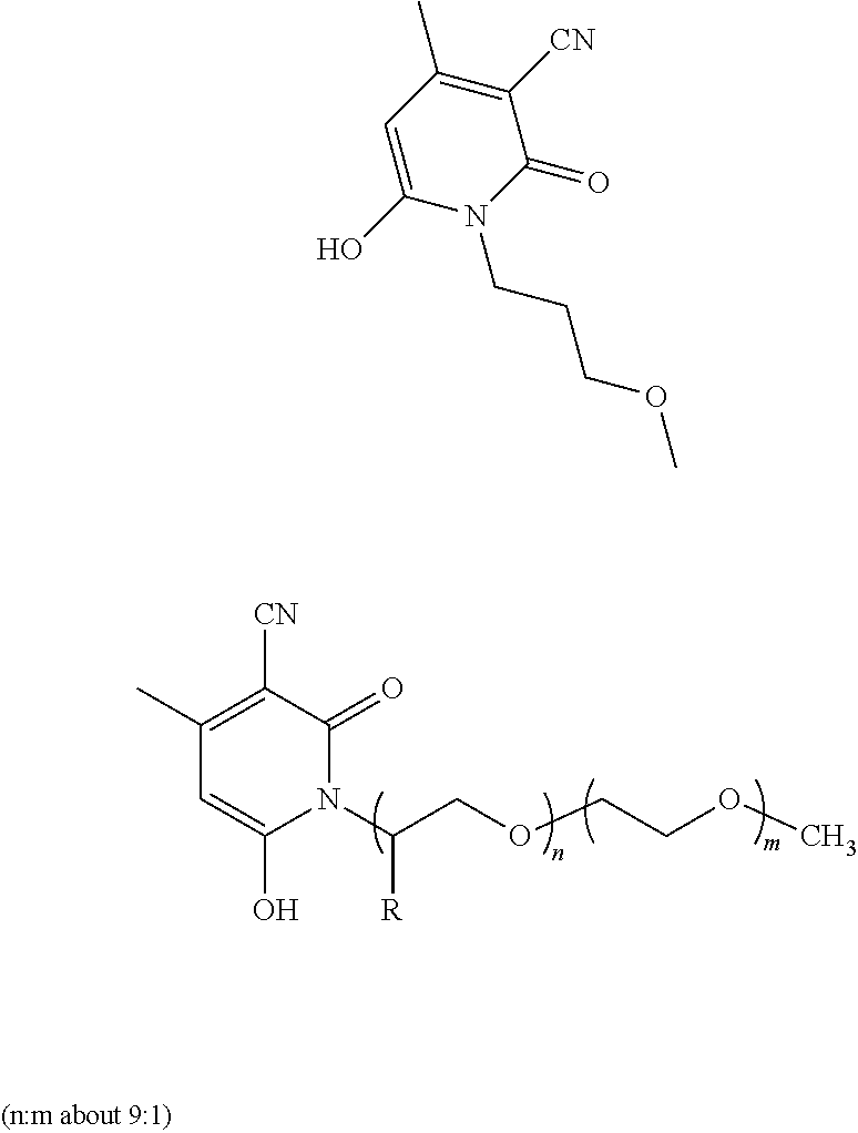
C1=C(O)N(CCCOC)C(=O)C([CN])=C1C.C1(C)=C([CN])C(=O)N(C(COCCOC)[R])C(O)=C1
